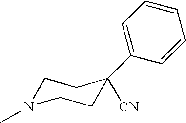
C1N(C)CCC(C2=CC=CC=C2)([CN])C1
